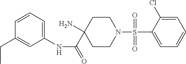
C1=CC=C(NC(=O)C2(N)CCN(S(=O)(=O)C3=CC=CC=C3Cl)CC2)C=C1CC
